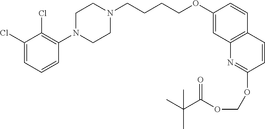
C1(Cl)=CC=CC(N2CCN(CCCCOC3=CC4=C(C=C3)C=CC(OCOC(C(C)(C)C)=O)=N4)CC2)=C1Cl
